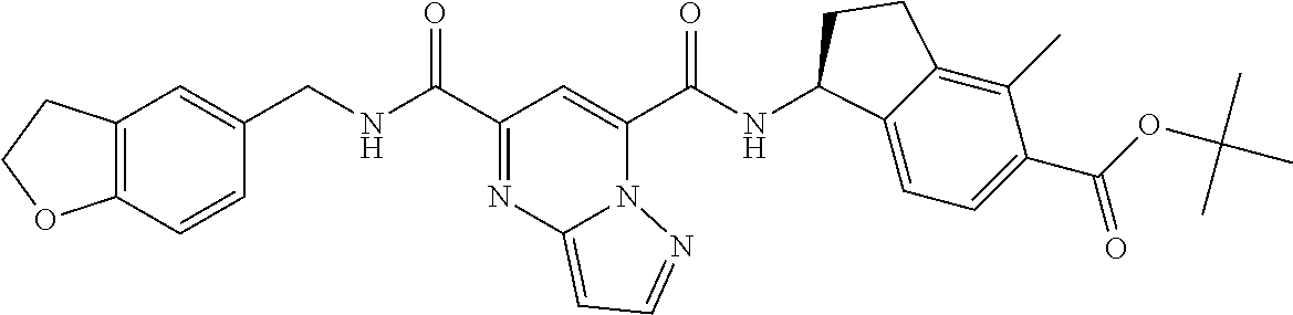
C(=O)(C1=CC(C(=O)NCC2=CC3=C(C=C2)OCC3)=NC2=CC=NN21)NC1C2=CC=C(C(OC(C)(C)C)=O)C(C)=C2CC1
